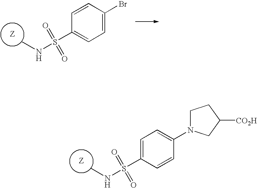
C1=CC(Br)=CC=C1S(NC)(=O)=O.C1=C(S(NC)(=O)=O)C=CC(N2CCC([CO2H])C2)=C1
